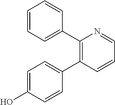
C1=CC=C(C2=C(C3=CC=C(O)C=C3)C=CC=N2)C=C1
